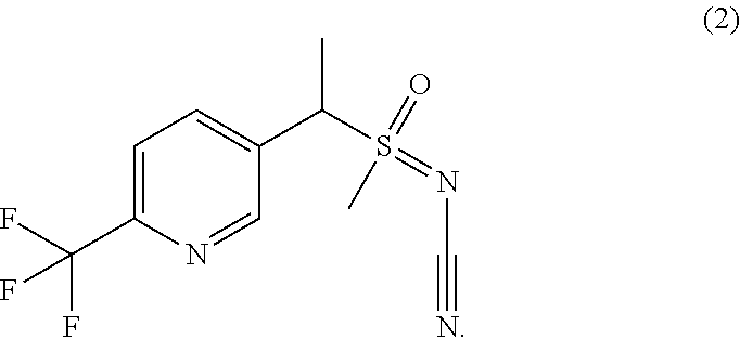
C1=C(C(F)(F)F)N=CC(C(S(=NC#N)(=O)C)C)=C1
